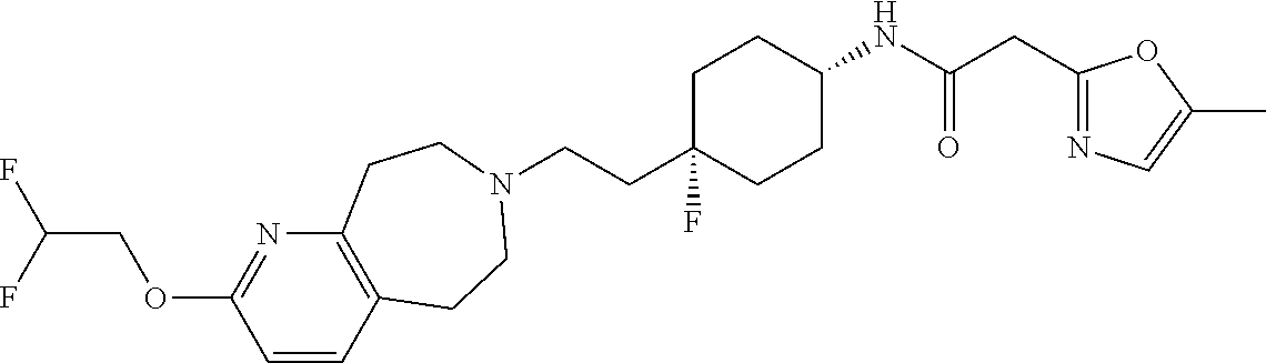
C12=C(C=CC(OCC(F)F)=N1)CCN(CCC1(F)CCC(NC(=O)CC3=NC=C(C)O3)CC1)CC2
